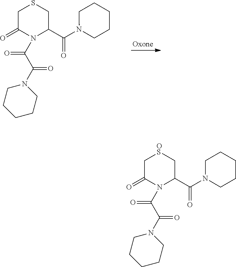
C1C(=O)N(C(C(N2CCCCC2)=O)=O)C(C(N2CCCCC2)=O)CS1.C1C(=O)N(C(C(N2CCCCC2)=O)=O)C(C(N2CCCCC2)=O)C[OS]1
